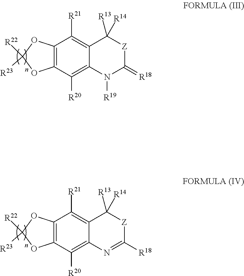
C12=C(C([R20])=C3C(=C1[R21])C([R13])([R14])[Z]C([R18])=N3)OC([R22])([R23])O2.C12=C(C([R20])=C3C(=C1[R21])C([R13])([R14])[Z]C(=[R18])N3[R19])OC([R22])([R23])O2
